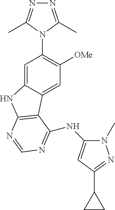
C1=C2C(=CC([OMe])=C1N1C(C)=NN=C1C)C1=C(N2)N=CN=C1NC1=CC(C2CC2)=NN1C
